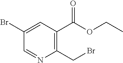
C1(CBr)=C(C(OCC)=O)C=C(Br)C=N1
